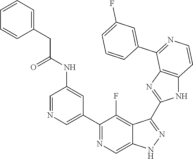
C1=NC=C(C2=NC=C3C(=C2F)C(C2=NC4=C(N2)C=CN=C4C2=CC(F)=CC=C2)=NN3)C=C1NC(CC1=CC=CC=C1)=O
